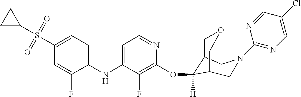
C1(NC2=CC=NC(OC3([H])C4COCC3CN(C3=NC=C(Cl)C=N3)C4)=C2F)=CC=C(S(=O)(=O)C2CC2)C=C1F
